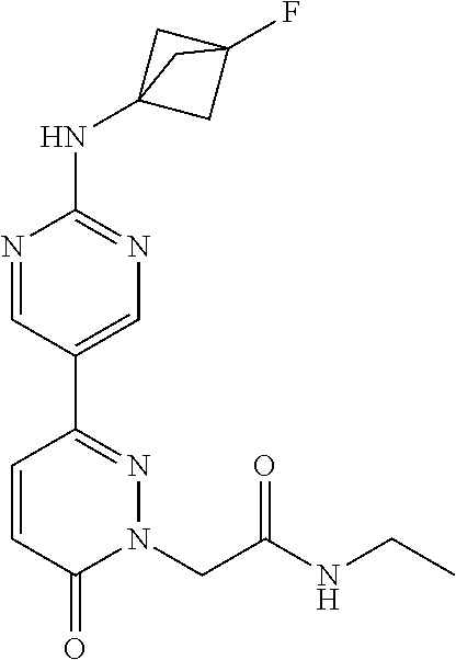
N(C1=NC=C(C2=NN(CC(NCC)=O)C(=O)C=C2)C=N1)C12CC(F)(C1)C2
